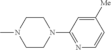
C1CN(C)CCN1C1=NC=CC([Me])=C1
